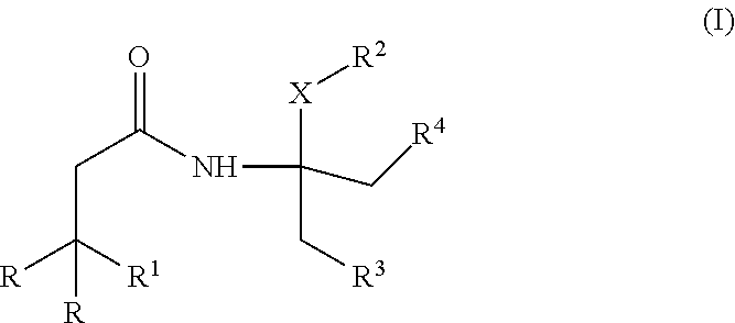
C(C([R1])([R])[R])C(=O)NC([X][R2])(C[R3])C[R4]
